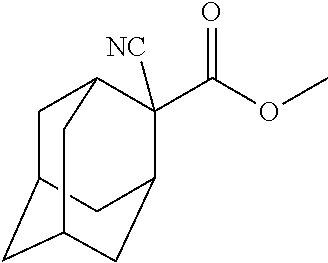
C1C2CC3CC(C([NC])(C(OC)=O)C1C3)C2
